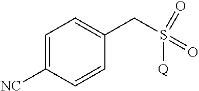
C1=C([NC])C=CC(CS(=O)(=O)[Q])=C1
